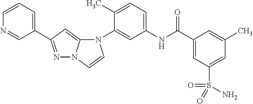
N1=CC(C2=NN3C(=C2)N(C2=CC(NC(C4=CC(S(=O)(=O)N)=CC(C)=C4)=O)=CC=C2C)C=C3)=CC=C1
